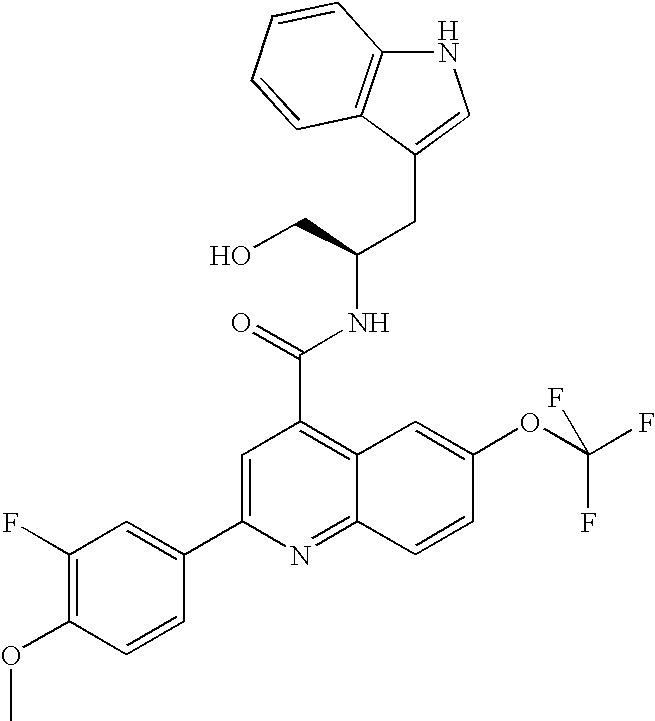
N1C2=C(C(CC(NC(C3=C4C(=NC(C5=CC(F)=C(OC)C=C5)=C3)C=CC(OC(F)(F)F)=C4)=O)CO)=C1)C=CC=C2
